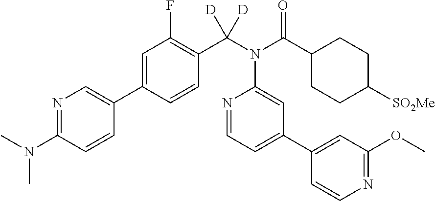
C1=C(C2=CN=C(N(C)C)C=C2)C=CC(C(N(C(C2CCC([SO2Me])CC2)=O)C2=CC(C3=CC(OC)=NC=C3)=CC=N2)([D])[D])=C1F
